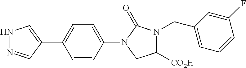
C1(N2CC([CO2H])N(CC3=CC=CC(F)=C3)C2=O)=CC=C(C2=CNN=C2)C=C1
